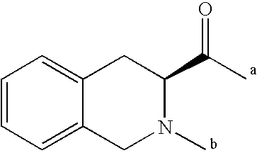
C12=CC=CC=C1CN(C)C(C(C)=O)C2
